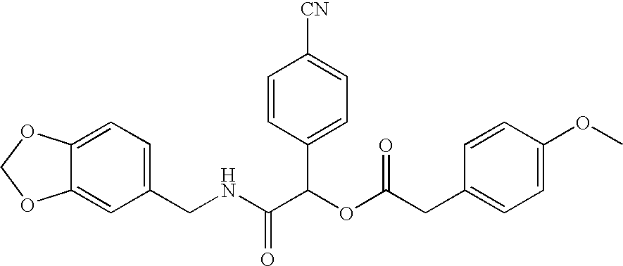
C1(CNC(C(OC(=O)CC2=CC=C(OC)C=C2)C2=CC=C([CN])C=C2)=O)=CC=C2C(=C1)OCO2
